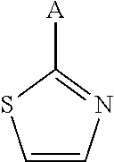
C1=CN=C([A])S1
